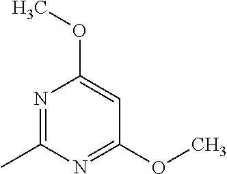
N1=C(C)N=C(OC)C=C1OC
